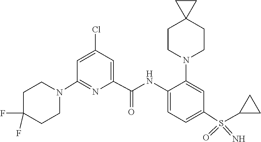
C1C(F)(F)CCN(C2=NC(C(NC3=CC=C(S(=N)(=O)C4CC4)C=C3N3CCC4(CC3)CC4)=O)=CC(Cl)=C2)C1
